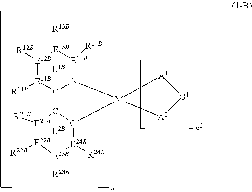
N12[M]3(C4C([E21B]([R21B])[E22B]([R22B])[E23B]([R23B])[E24B]4[R24B])C1[E11B]([R11B])[E12B]([R12B])[E13B]([R13B])[E14B]2[R14B])[A1][G1][A2]3
